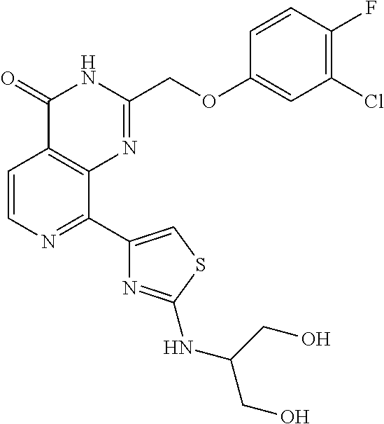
C1=CN=C(C2=CSC(NC(CO)CO)=N2)C2=C1C(=O)NC(COC1=CC(Cl)=C(F)C=C1)=N2
